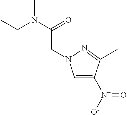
C1=C([N+](=O)[O-])C(C)=NN1CC(=O)N(C)CC
